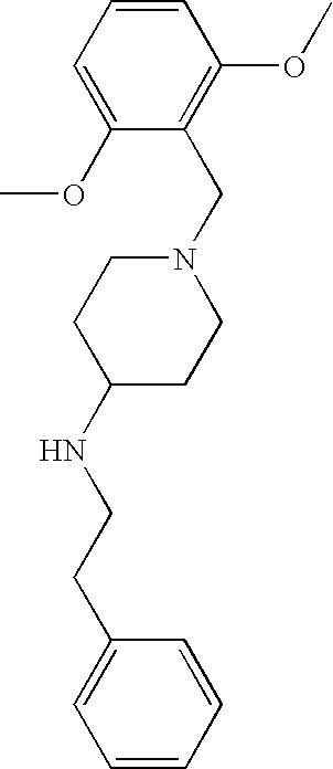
C1=CC=C(OC)C(CN2CCC(NCCC3=CC=CC=C3)CC2)=C1OC
